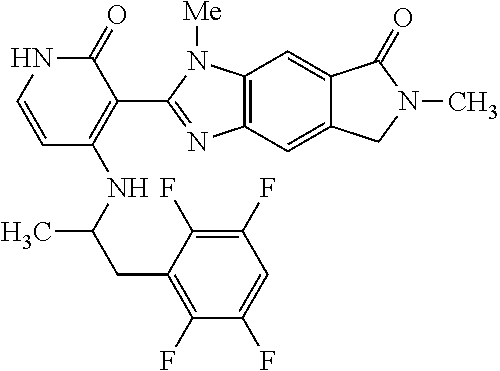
C1=CNC(=O)C(C2=NC3=C(N2[Me])C=C2C(=C3)CN(C)C2=O)=C1NC(CC1=C(F)C(F)=CC(F)=C1F)C
